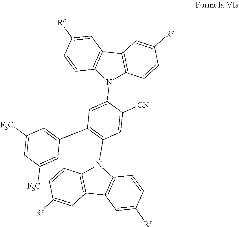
C1=C(N2C3=C(C4=C2C=CC([Rc])=C4)C=C([Rc])C=C3)C([CN])=CC(N2C3=C(C4=C2C=CC([Rc])=C4)C=C([Rc])C=C3)=C1C1=CC([F3C])=CC([F3C])=C1
